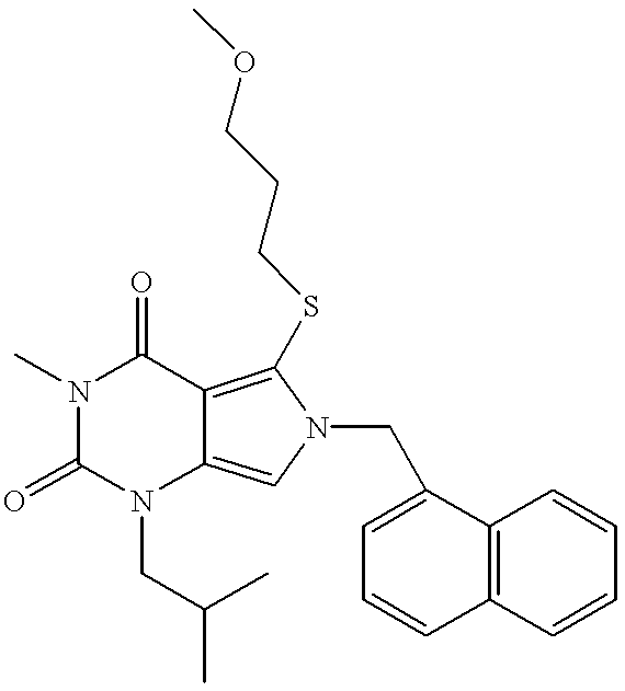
N1(C)C(=O)N(CC(C)C)C2=CN(CC3=CC=CC4=C3C=CC=C4)C(SCCCOC)=C2C1=O
